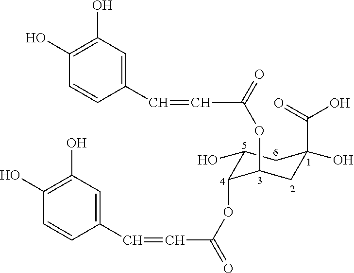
C1(C=CC(=O)OC2C(O)CC(C(O)=O)(O)CC2OC(=O)C=CC2=CC(O)=C(O)C=C2)=CC(O)=C(O)C=C1
